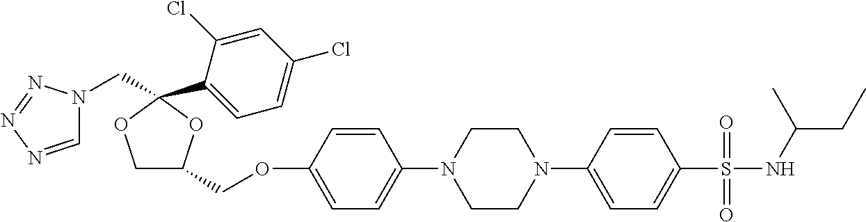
C1C(COC2=CC=C(N3CCN(C4=CC=C(S(=O)(NC(CC)C)=O)C=C4)CC3)C=C2)OC(CN2C=NN=N2)(C2=CC=C(Cl)C=C2Cl)O1
